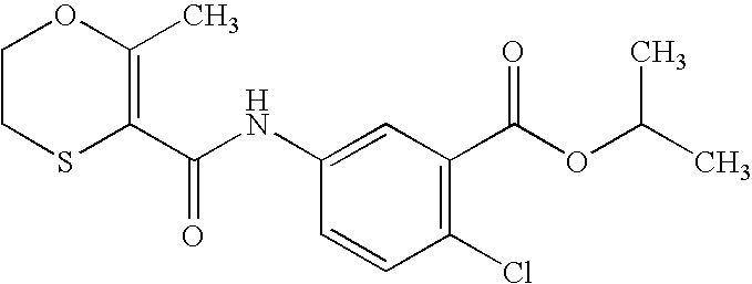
C1CSC(C(=O)NC2=CC(C(=O)OC(C)C)=C(Cl)C=C2)=C(C)O1
